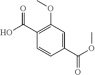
C1(C(OC)=O)=CC(OC)=C(C(O)=O)C=C1
